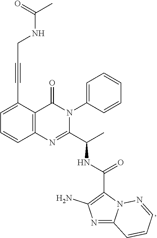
C(C1=CC=CC2=C1C(=O)N(C1=CC=CC=C1)C(C(C)NC(C1=C(N)N=C3N1N=CC=C3)=O)=N2)#CCNC(C)=O
